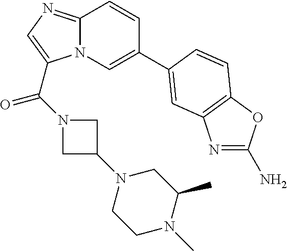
N12C(=NC=C1C(=O)N1CC(N3CCN(C)C(C)C3)C1)C=CC(C1=CC3=C(OC(N)=N3)C=C1)=C2
